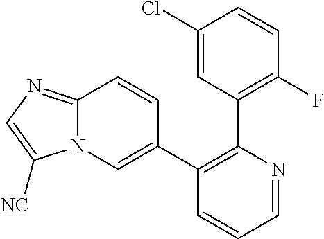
C1=NC(C2=C(F)C=CC(Cl)=C2)=C(C2=CN3C(=NC=C3[NC])C=C2)C=C1
